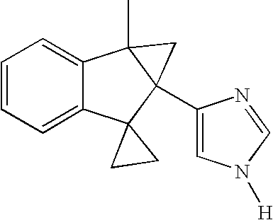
C1=CC=C2C(=C1)C1(C)C(C3=CN([H])C=N3)(C23CC3)C1
